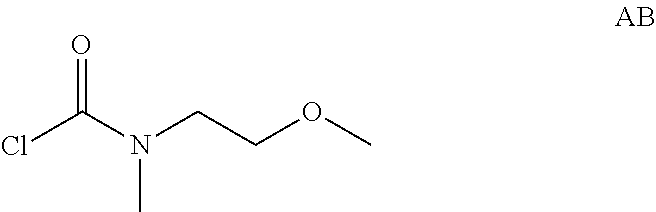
ClC(N(CCOC)C)=O
